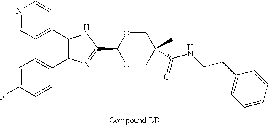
C1(C2=CC=NC=C2)=C(C2=CC=C(F)C=C2)N=C(C2OCC(C)(C(NCCC3=CC=CC=C3)=O)CO2)N1
